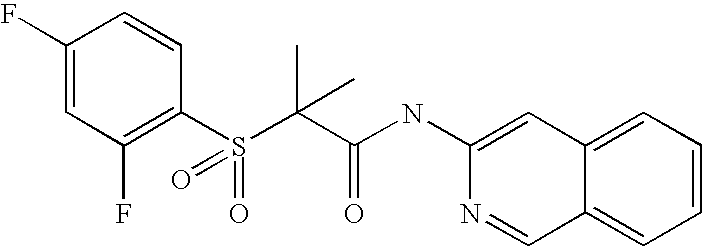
C1(F)=CC(F)=C(S(=O)(C(C)(C(=O)NC2=CC3=CC=CC=C3C=N2)C)=O)C=C1
